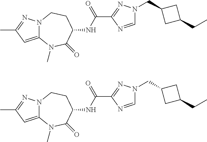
N12C(=CC(C)=N1)N(C)C(=O)C(NC(C1=NN(CC3CC(CC)C3)C=N1)=O)CC2.N12C(=CC(C)=N1)N(C)C(=O)C(NC(C1=NN(CC3CC(CC)C3)C=N1)=O)CC2
